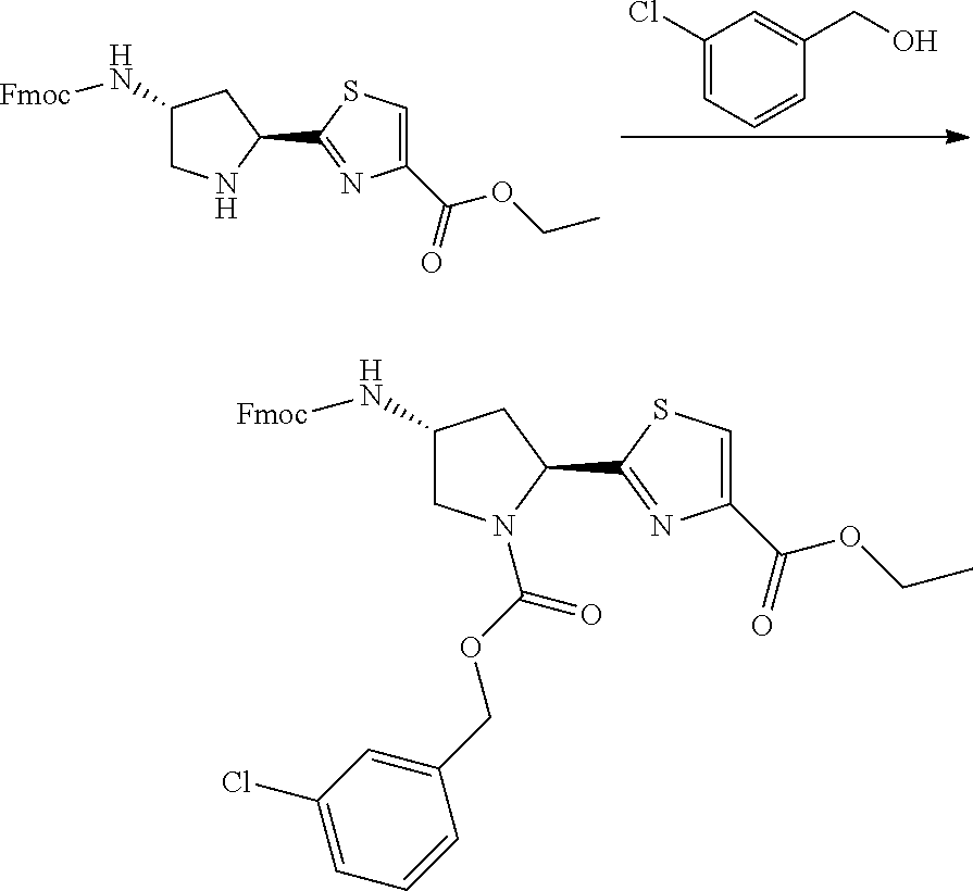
C1(N[Fmoc])CNC(C2=NC(C(=O)OCC)=CS2)C1.C1=C(Cl)C=C(CO)C=C1.C1(N[Fmoc])CN(C(OCC2=CC(Cl)=CC=C2)=O)C(C2=NC(C(=O)OCC)=CS2)C1
